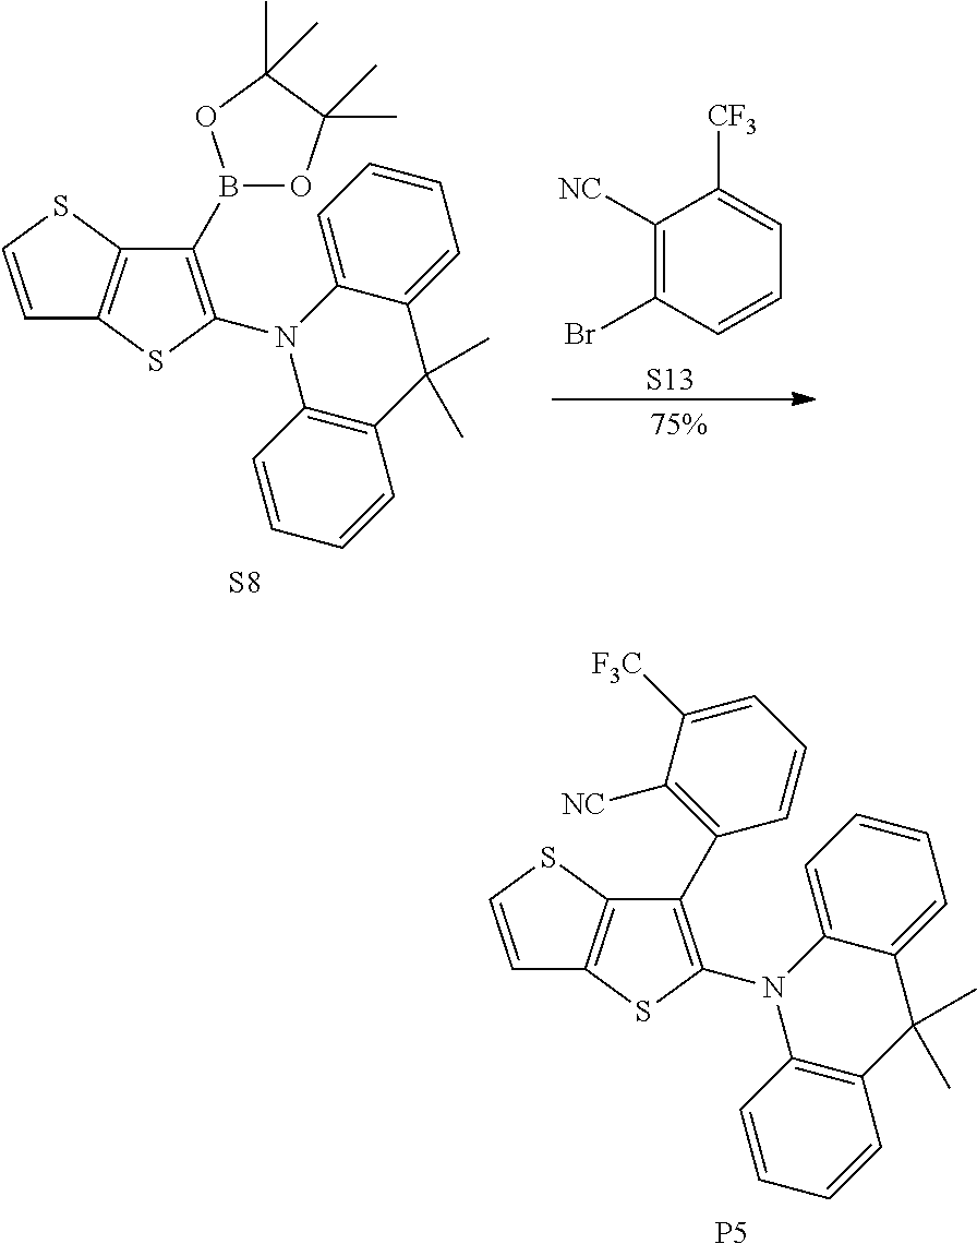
C1([NC])=C(Br)C=CC=C1[CF3].[S13].C1=CSC2=C1SC(N1C3=C(C=CC=C3)C(C)(C)C3=CC=CC=C31)=C2B1OC(C)(C)C(C)(C)O1.[S8].[P5].C1=CSC2=C1SC(N1C3=C(C=CC=C3)C(C)(C)C3=CC=CC=C31)=C2C1=C([NC])C([F3C])=CC=C1
